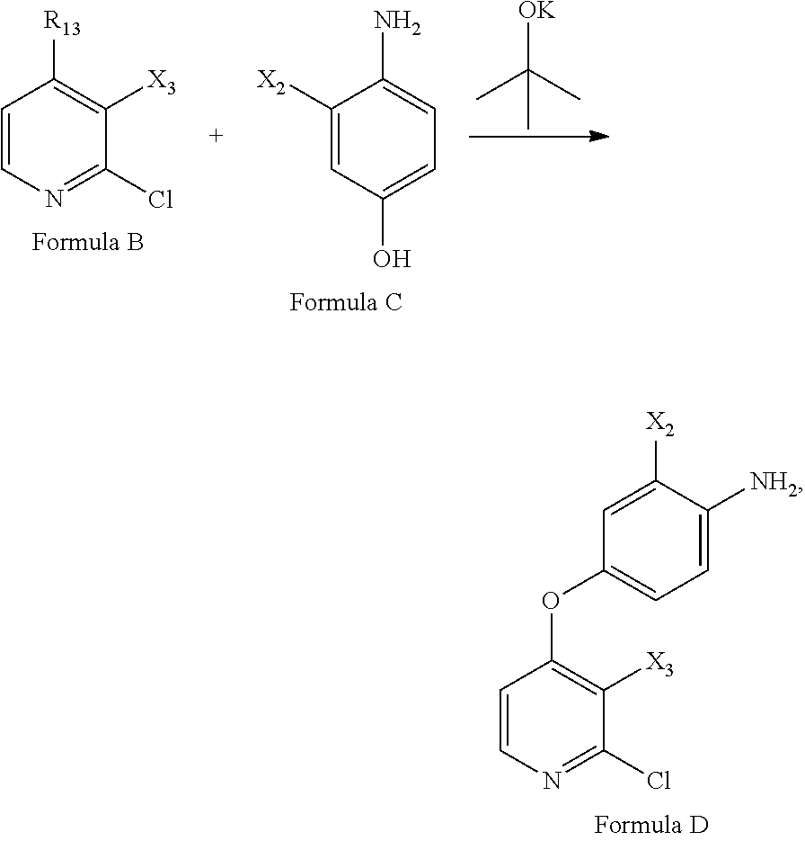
C1([X2])=CC(O)=CC=C1N.CC(C)(C)[OK].C1=CN=C(Cl)C([X3])=C1[R13].C1=C([NH2])C([X2])=CC(OC2=C([X3])C(Cl)=NC=C2)=C1
